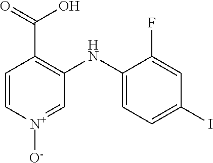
C1=C[N+]([O-])=CC(NC2=CC=C(I)C=C2F)=C1C(=O)O
